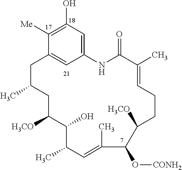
C1(O)=C([Me])C2=CC(=C1)NC(=O)C(C)=CCCC([H3CO])C(O[CONH2])C(C)=CC(C)C(O)C([H3CO])CC(C)C2
